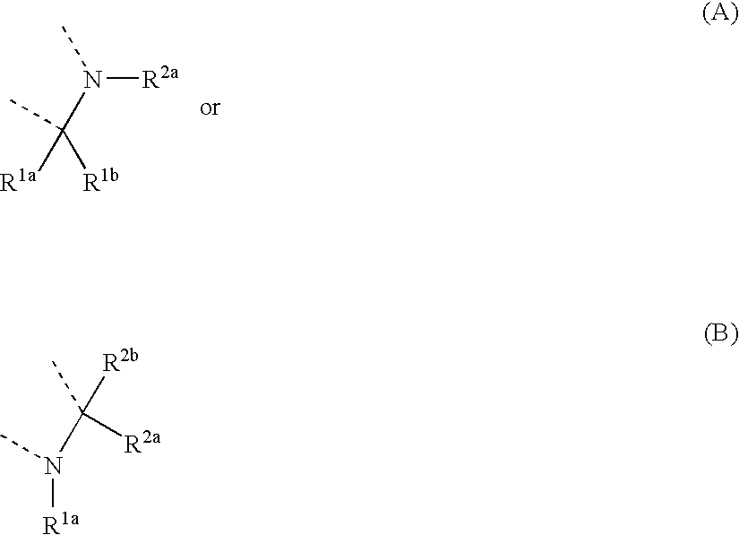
N([R2a])(C([R1b])([R1a])C)C.[R1a]N(C(C)([R2b])[R2a])C
